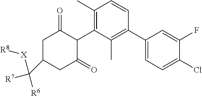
C1(C2=C(C)C(C3C(=O)CC(C([R6])([R7])[X][R8])CC3=O)=C(C)C=C2)=CC=C(Cl)C(F)=C1
